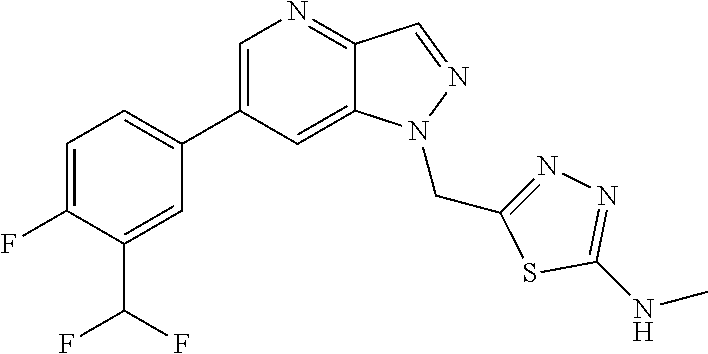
C1(C2=CC=C(F)C(C(F)F)=C2)=CN=C2C(=C1)N(CC1=NN=C(NC)S1)N=C2
